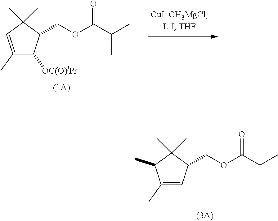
C1(C)=CC(COC(C(C)C)=O)C(C)(C)C1C.C1(C)=CC(C)(C)C(COC(C(C)C)=O)C1[OC(O)iPr]
